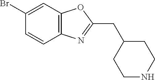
C1(Br)=CC2=C(C=C1)N=C(CC1CCNCC1)O2
